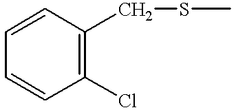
C1=CC(Cl)=C(CSC)C=C1
